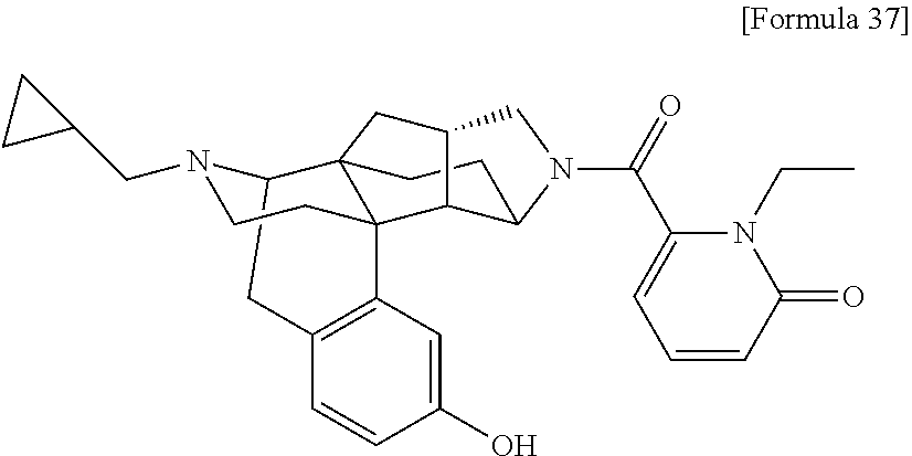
C12CC3=C(C=C(O)C=C3)C3(CCN1CC1CC1)C21CCC2C3C(C1)CN2C(=O)C1=CC=CC(=O)N1CC
